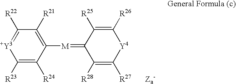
C1([R23])=C([R24])C([M]=C2C([R28])=C([R27])[Y4]C([R26])=C2[R25])=C([R21])C([R22])=[+Y3]1.[Za-]
